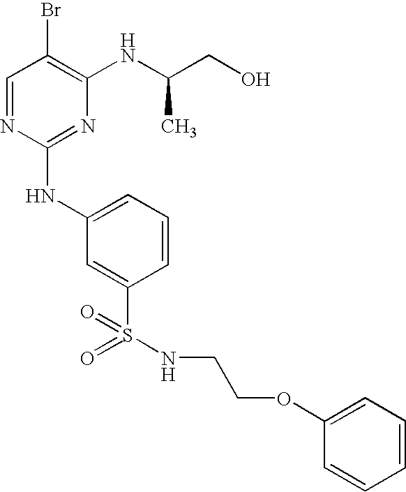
C1=NC(NC2=CC=CC(S(=O)(=O)NCCOC3=CC=CC=C3)=C2)=NC(NC(CO)C)=C1Br
